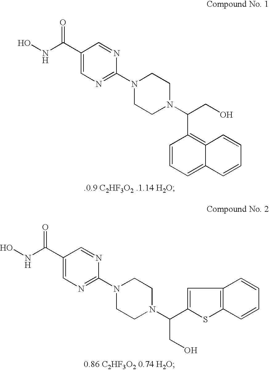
C1(C(NO)=O)=CN=C(N2CCN(C(CO)C3=C4C(=CC=C3)C=CC=C4)CC2)N=C1.C1(C(NO)=O)=CN=C(N2CCN(C(C3=CC4=C(S3)C=CC=C4)CO)CC2)N=C1
